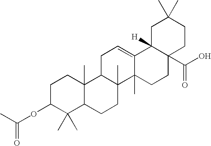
C1C(OC(C)=O)C(C)(C)C2C(C)(C1)C1C(C)(CC2)C2(C)C(=CC1)C1([H])C(C(O)=O)(CC2)CCC(C)(C)C1
